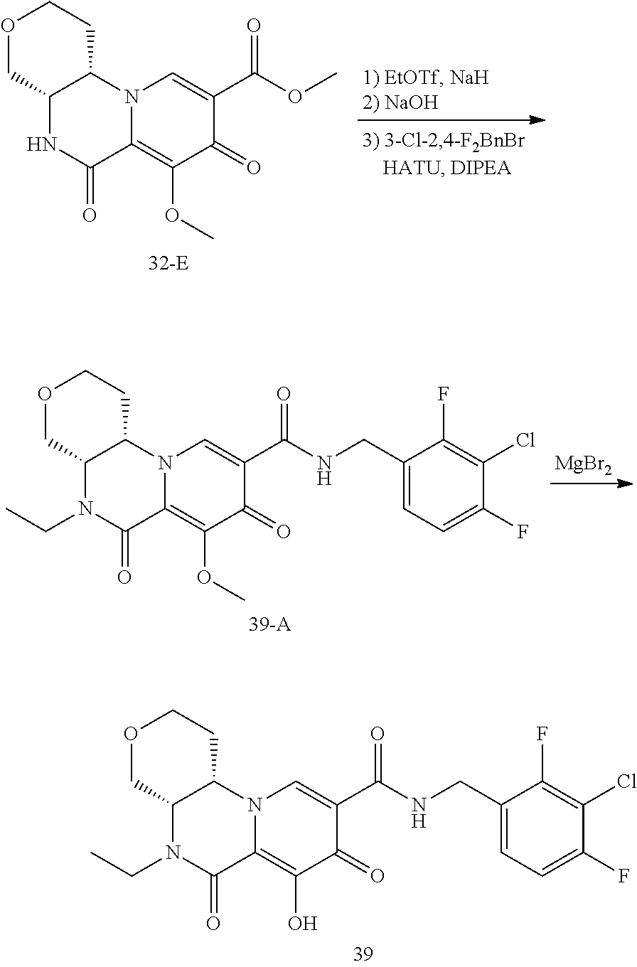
N12C=C(C(=O)OC)C(=O)C(OC)=C1C(=O)NC1C2CCOC1.[MgBr2].N12C=C(C(=O)NCC3=CC=C(F)C(Cl)=C3F)C(=O)C(OC)=C1C(=O)N(CC)C1C2CCOC1.N12C=C(C(=O)NCC3=CC=C(F)C(Cl)=C3F)C(=O)C(O)=C1C(=O)N(CC)C1C2CCOC1
